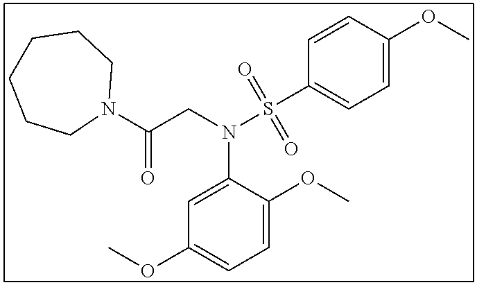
C1=C(OC)C=CC(S(N(C2=CC(OC)=CC=C2OC)CC(N2CCCCCC2)=O)(=O)=O)=C1
